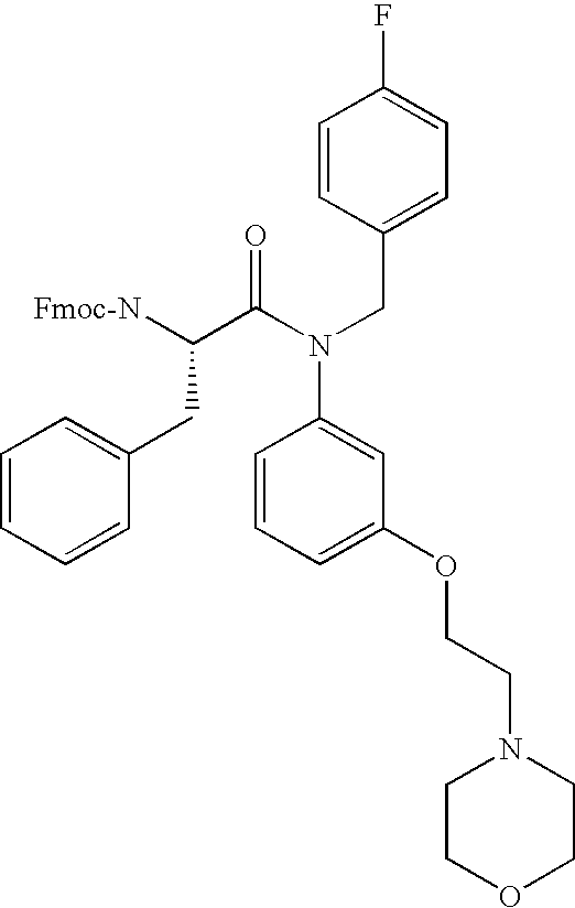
C1=CC=CC(CC(C(N(CC2=CC=C(F)C=C2)C2=CC(OCCN3CCOCC3)=CC=C2)=O)[Fmoc-N])=C1
